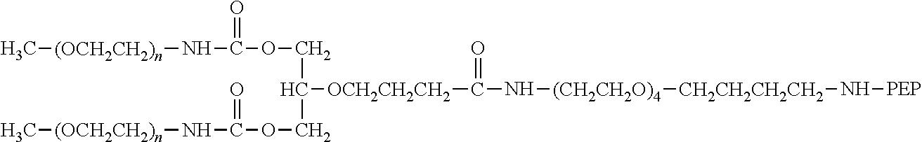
C[(OCH2CH2)n]NC(=O)OCC([OCH2CH2CH2]C(=O)N[(CH2CH2O)4][CH2CH2CH2CH2]N[PEP])COC(N[(OCH2CH2)n]C)=O
